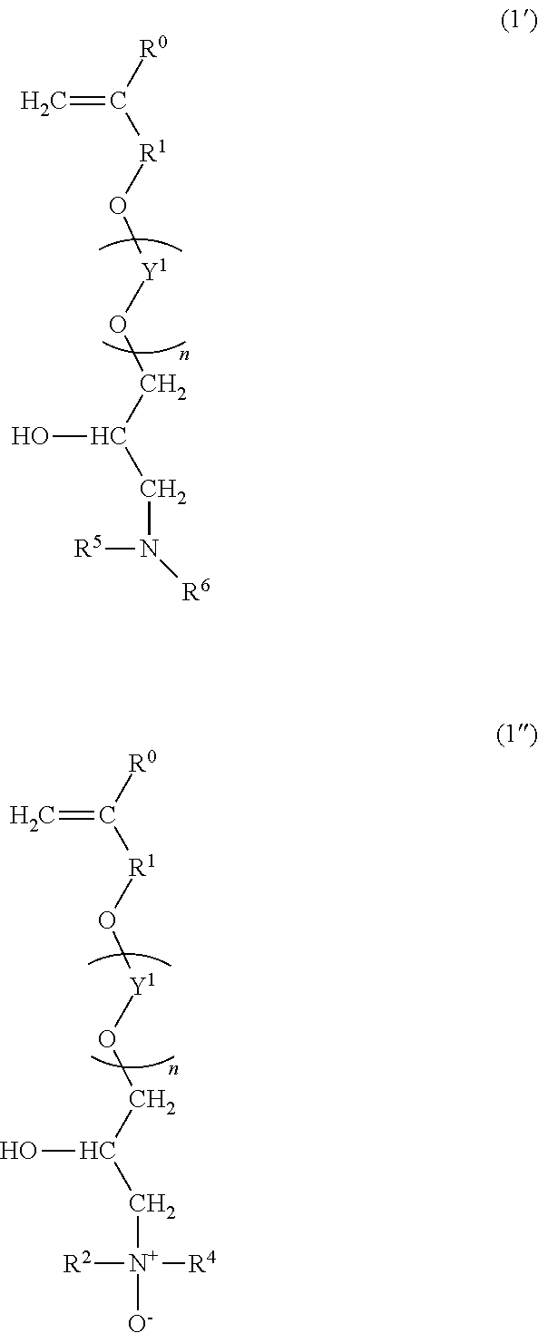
[R0]C([R1]O[Y1]OCC(CN([R5])[R6])O)=C.[R0]C([R1]O[Y1]OCC(C[N+]([R2])([R4])[O-])O)=C
